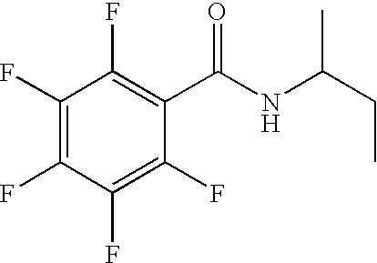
C1(F)=C(F)C(F)=C(F)C(C(NC(CC)C)=O)=C1F
